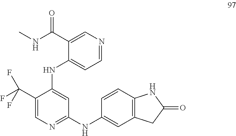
C1(C(NC)=O)=CN=CC=C1NC1=CC(NC2=CC3=C(C=C2)NC(=O)C3)=NC=C1C(F)(F)F
